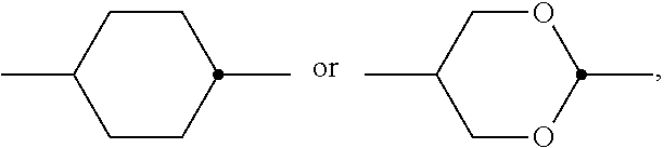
C1CC(C)CCC1C.C1OC(C)OCC1C
